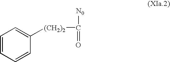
C1=CC=CC([(CH2)2]C([N0])=O)=C1
